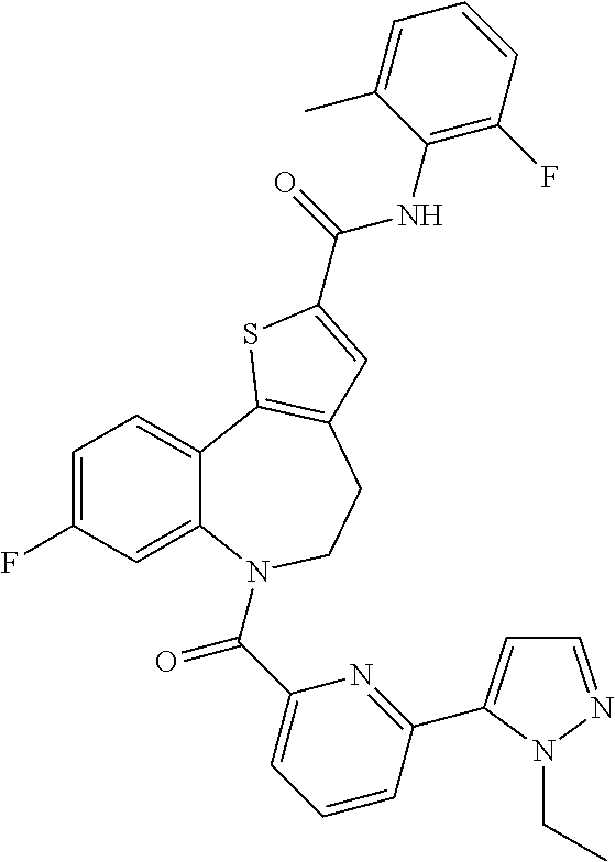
C1=C(F)C=C2C(=C1)C1=C(CCN2C(C2=CC=CC(C3=CC=NN3CC)=N2)=O)C=C(C(=O)NC2=C(F)C=CC=C2C)S1
